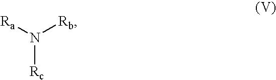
[Ra]N([Rb])[Rc]
